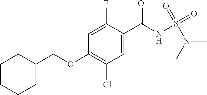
C1=C(F)C(C(NS(N(C)C)(=O)=O)=O)=CC(Cl)=C1OCC1CCCCC1
